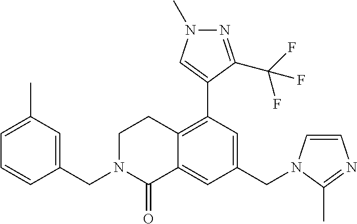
C1(CN2C=CN=C2C)=CC(C2=CN(C)N=C2C(F)(F)F)=C2C(=C1)C(=O)N(CC1=CC(C)=CC=C1)CC2
